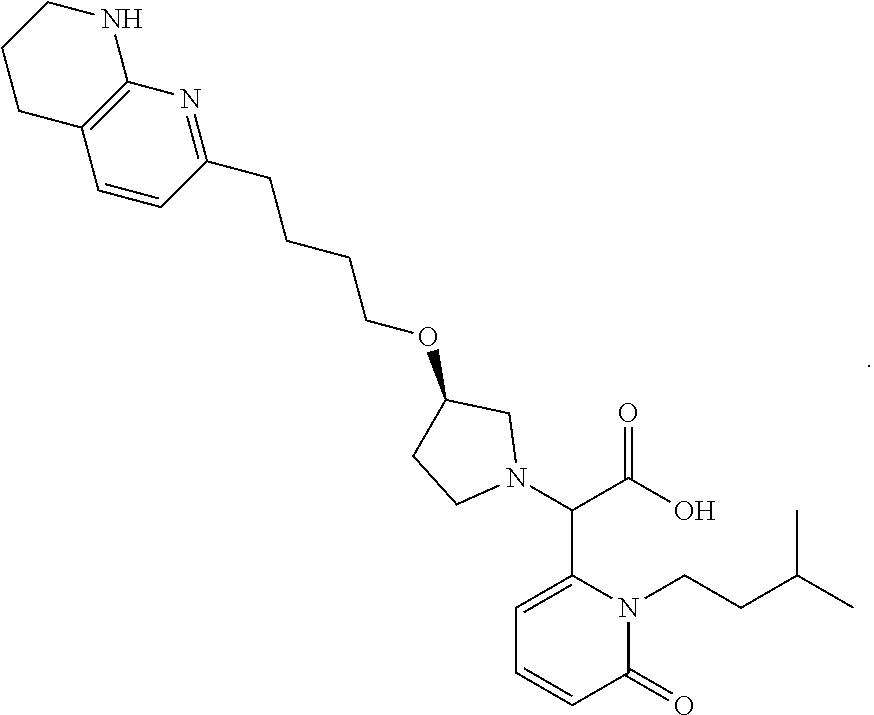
C12=C(C=CC(CCCCOC3CN(C(C4=CC=CC(=O)N4CCC(C)C)C(=O)O)CC3)=N1)CCCN2
